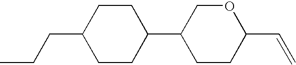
C1CC(CCC)CCC1C1CCC(C=C)OC1
